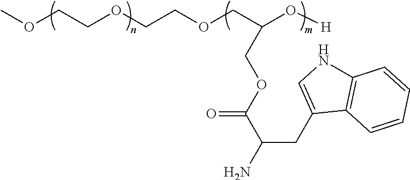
COCCOCCOCC(O[H])COC(C(N)CC1=CNC2=C1C=CC=C2)=O
